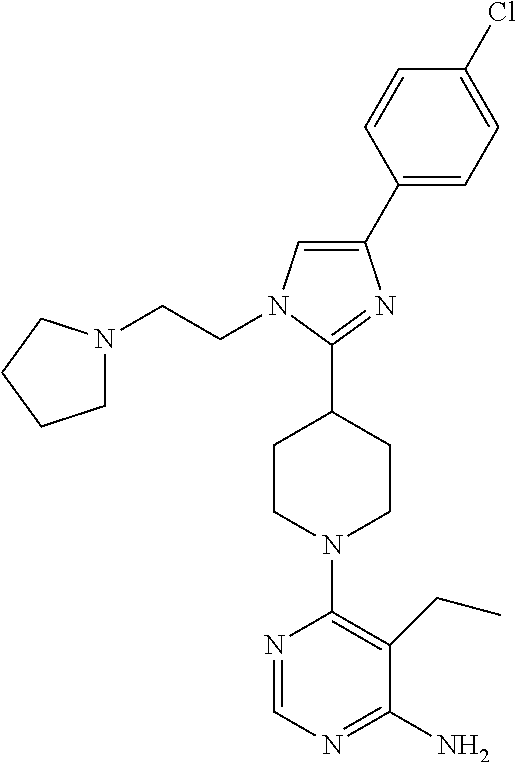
C1(C2=CC=C(Cl)C=C2)=CN(CCN2CCCC2)C(C2CCN(C3=C(CC)C(N)=NC=N3)CC2)=N1
